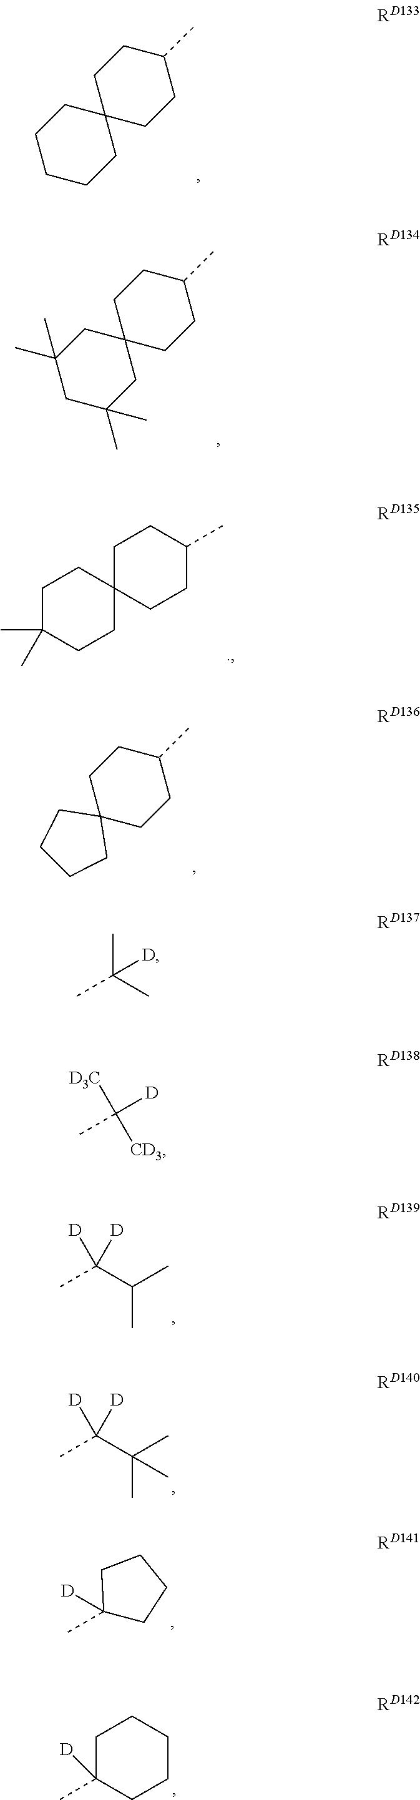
C1CCCC2(C1)CCC(C)CC2.C1(C)(C)CC(C)(C)CC2(C1)CCC(C)CC2.C1C(C)(C)CCC2(C1)CCC(C)CC2.C12(CCC(C)CC1)CCCC2.CC(C(C)C)([D])[D].CC(C(C)(C)C)([D])[D].C1([D])(C)CCCC1.C1C([D])(C)CCCC1.CC(C)(C)[D].[D]C([CD3])([D3C])C
